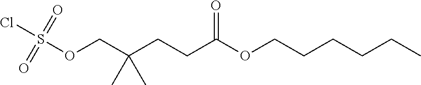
C(C(CCC(OCCCCCC)=O)(C)C)OS(Cl)(=O)=O
